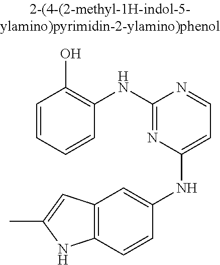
C12=C(C=CC(NC3=CC=NC(NC4=C(O)C=CC=C4)=N3)=C1)NC(C)=C2
